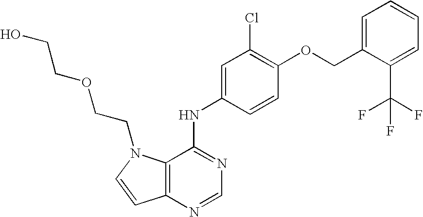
C(C1=CC=CC=C1C(F)(F)F)OC1=C(Cl)C=C(NC2=NC=NC3=C2N(CCOCCO)C=C3)C=C1
